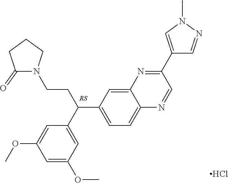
C1=C(OC)C=C(OC)C=C1C(C1=CC=C2C(=C1)N=C(C1=CN(C)N=C1)C=N2)CCN1C(=O)CCC1.Cl
